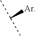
CC([Ar])C
